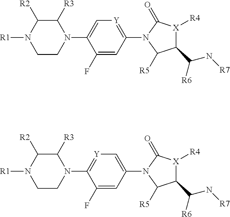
N1([R1])CCN(C2=C[Y]=C(N3C([R5])C(C(N[R7])[R6])[X]([R4])C3=O)C=C2F)C([R3])C1[R2].N1([R1])CCN(C2=[Y]C=C(N3C([R5])C(C(N[R7])[R6])[X]([R4])C3=O)C=C2F)C([R3])C1[R2]
